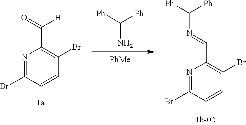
[PhMe].[Ph]C([Ph])N.N1=C(Br)C=CC(Br)=C1C=NC([Ph])[Ph].N1=C(Br)C=CC(Br)=C1C(=O)[H]
